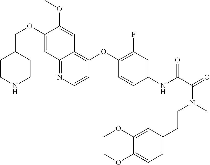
C1(COC2=CC3=NC=CC(OC4=C(F)C=C(NC(=O)C(N(CCC5=CC=C(OC)C(OC)=C5)C)=O)C=C4)=C3C=C2OC)CCNCC1
